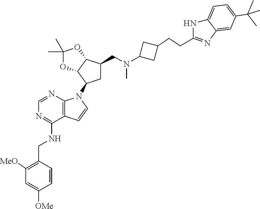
C1([MeO])=C(CNC2=NC=NC3=C2C=CN3C2CC(CN(C)C3CC(CCC4=NC5=CC(C(C)(C)C)=CC=C5N4)C3)C3C2OC(C)(C)O3)C=CC([OMe])=C1
